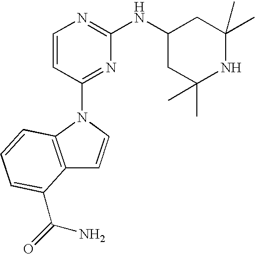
C1=CC(N2C3=C(C=C2)C(C(=O)N)=CC=C3)=NC(NC2CC(C)(C)NC(C)(C)C2)=N1
